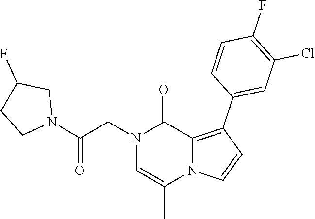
N1(CC(N2CC(F)CC2)=O)C=C(C)N2C(=C(C3=CC(Cl)=C(F)C=C3)C=C2)C1=O
